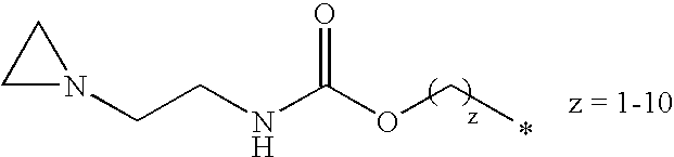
N1(CCNC(OCC)=O)CC1
